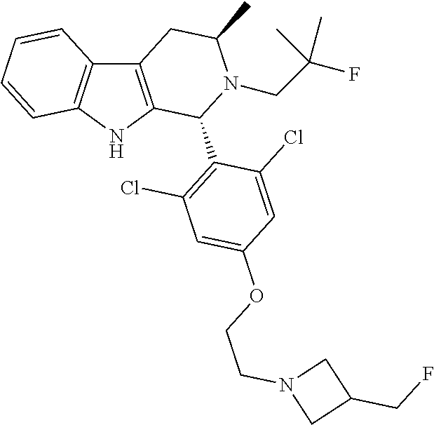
C12=C(NC3=C1C=CC=C3)C(C1=C(Cl)C=C(OCCN3CC(CF)C3)C=C1Cl)N(CC(F)(C)C)C(C)C2
